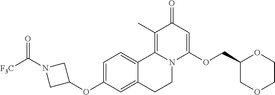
C1=C(OC2CN(C([F3C])=O)C2)C=C2C(=C1)C1=C(C)C(=O)C=C(OCC3COCCO3)N1CC2
